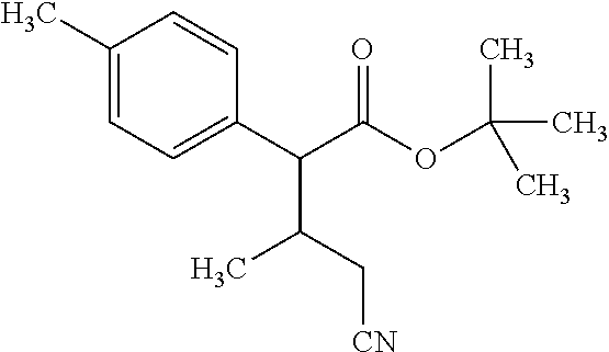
C1(C)=CC=C(C(C(C)C[CN])C(=O)OC(C)(C)C)C=C1
